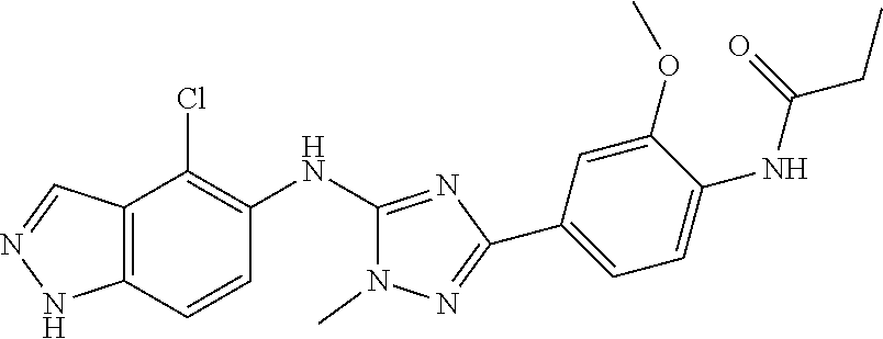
C12=C(NN=C1)C=CC(NC1=NC(C3=CC=C(NC(CC)=O)C(OC)=C3)=NN1C)=C2Cl
